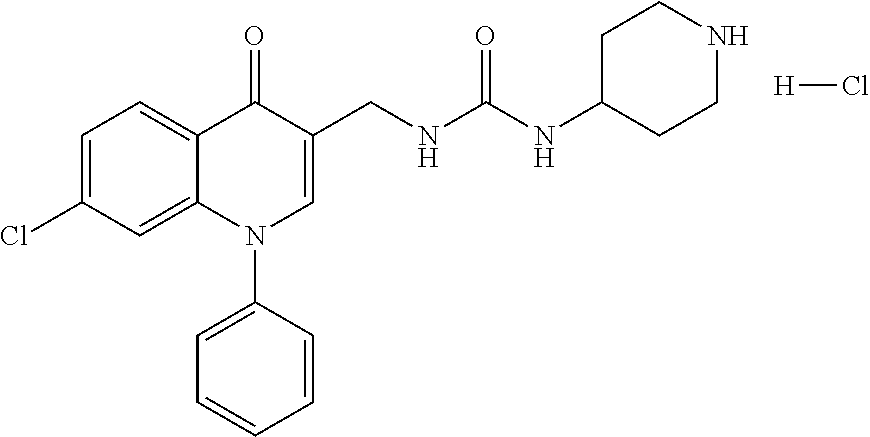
C1=C(Cl)C=C2C(=C1)C(=O)C(CNC(NC1CCNCC1)=O)=CN2C1=CC=CC=C1.[H]Cl
